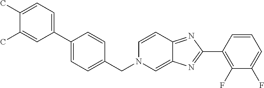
C1(C)=CC=C(C2=CC=C(CN3C=C4C(=NC(C5=C(F)C(F)=CC=C5)=N4)C=C3)C=C2)C=C1C
